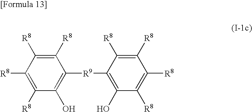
C1([R8])=C([R8])C([R8])=C([R8])C(O)=C1[R9]C1=C(O)C([R8])=C([R8])C([R8])=C1[R8]
